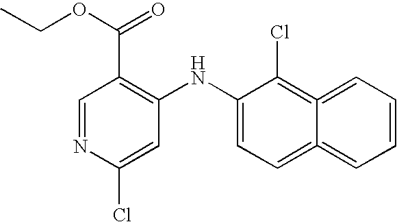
C1(C(=O)OCC)=C(NC2=CC=C3=CC=CC=C3=C2Cl)C=C(Cl)N=C1
